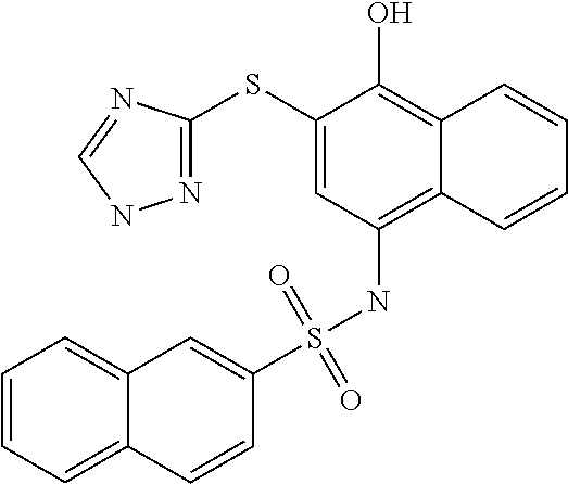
N1=C(SC2=CC(NS(=O)(=O)C3=CC4=CC=CC=C4C=C3)=C3C(=C2O)C=CC=C3)N=CN1
